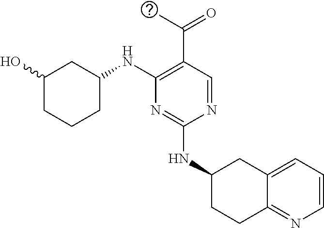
N(C1=NC(NC2CCCC(O)C2)=C(C(=O)C)C=N1)C1CCC2=NC=CC=C2C1
